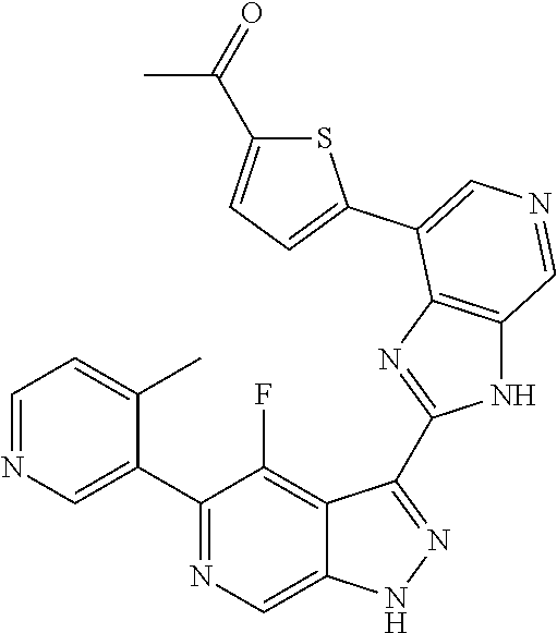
C1(C2=CN=CC=C2C)=NC=C2C(=C1F)C(C1=NC3=C(N1)C=NC=C3C1=CC=C(C(=O)C)S1)=NN2
